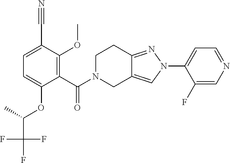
C1(F)=CN=CC=C1N1N=C2C(=C1)CN(C(=O)C1=C(OC)C(C#N)=CC=C1OC(C(F)(F)F)C)CC2
